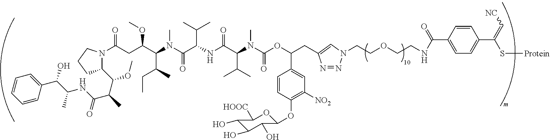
C1(C(C(C)C(NC(C(O)C2=CC=CC=C2)C)=O)OC)N(C(CC(C(N(C(C(NC(C(N(C(OC(CC2=CN(CCOCCNC(=O)C3=CC=C(C(S[Protein])=C[NC])C=C3)N=N2)C2=CC([NO2])=C(OC3OC([HOOC])C(O)C(O)C3O)C=C2)=O)C)C(C)C)=O)C(C)C)=O)C)C(C)CC)OC)=O)CCC1
